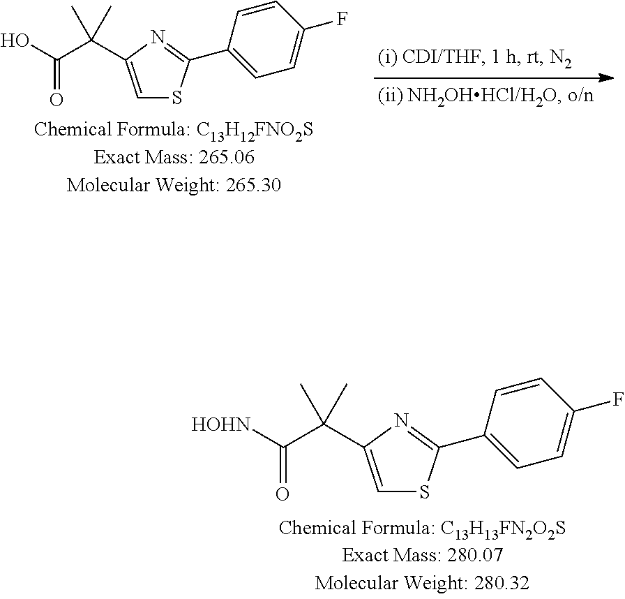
C1=C(C(C(O)=O)(C)C)N=C(C2=CC=C(F)C=C2)S1.C1=C(C(C([HOHN])=O)(C)C)N=C(C2=CC=C(F)C=C2)S1
